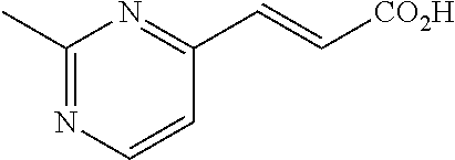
C1(C)=NC=CC(C=C[CO2H])=N1
